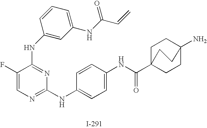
N(C1=NC(NC2=CC=C(NC(=O)C34CCC(N)(CC3)CC4)C=C2)=NC=C1F)C1=CC(NC(C=C)=O)=CC=C1
